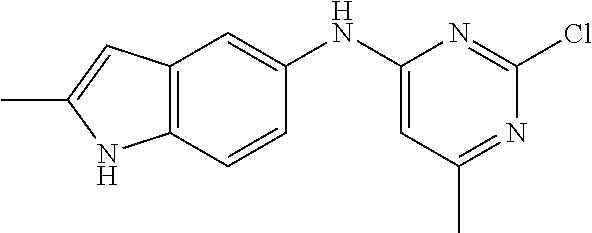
C12=C(C=CC(NC3=CC(C)=NC(Cl)=N3)=C1)NC(C)=C2
